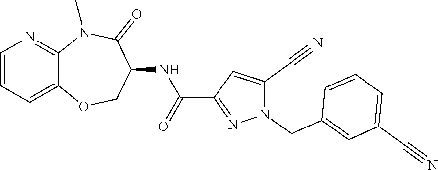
C12=CC=CN=C1N(C)C(=O)C(NC(C1=NN(CC3=CC(C#N)=CC=C3)C(C#N)=C1)=O)CO2
